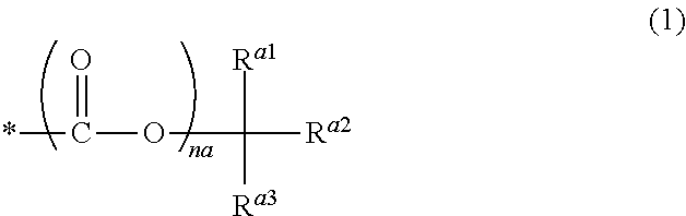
C([Ra2])([Ra1])([Ra3])OC(*)=O
